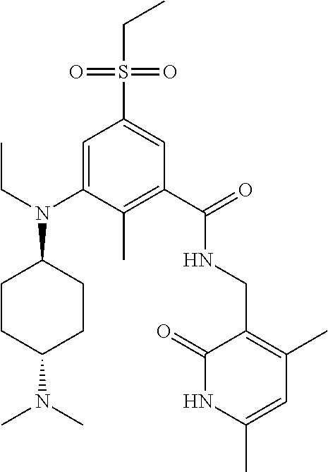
S(C1=CC(C(=O)NCC2=C(C)C=C(C)NC2=O)=C(C)C(N(CC)C2CCC(N(C)C)CC2)=C1)(CC)(=O)=O
